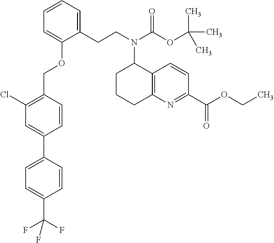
C1=C(C2=CC=C(C(F)(F)F)C=C2)C=CC(COC2=CC=CC=C2CCN(C2C3=C(N=C(C(OCC)=O)C=C3)CCC2)C(OC(C)(C)C)=O)=C1Cl
